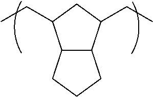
C12C(C(CC)CC1CC)CCC2
